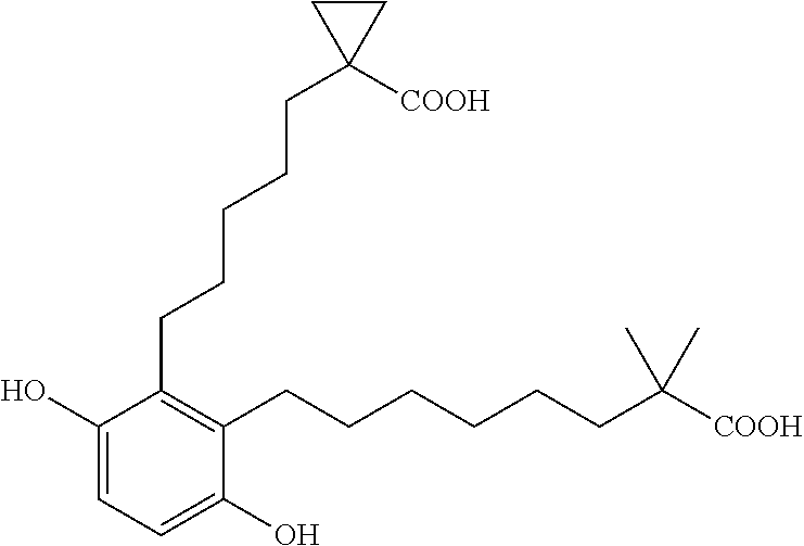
C1(O)=CC=C(O)C(CCCCCCC([COOH])(C)C)=C1CCCCCC1([COOH])CC1
